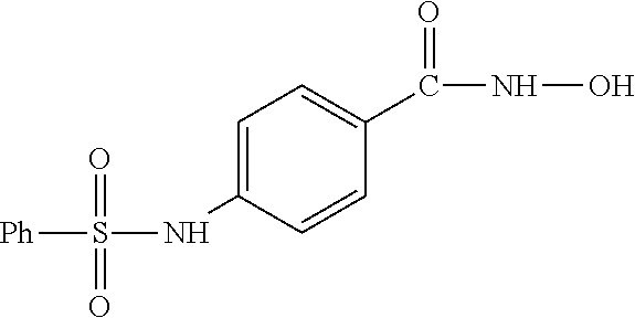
[Ph]S(=O)(=O)NC1=CC=C(C(NO)=O)C=C1
